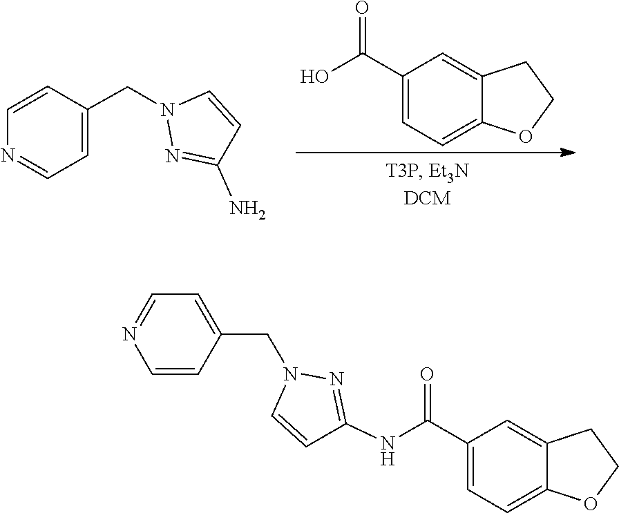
C1=C(C(O)=O)C=C2C(=C1)OCC2.N1(CC2=CC=NC=C2)N=C(N)C=C1.C1=C(CN2C=CC(NC(C3=CC=C4C(=C3)CCO4)=O)=N2)C=CN=C1
